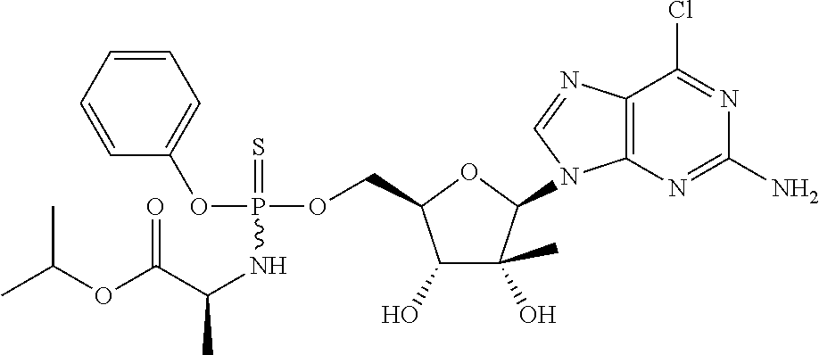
C1(O)C(C)(O)C(N2C3=C(N=C2)C(Cl)=NC(N)=N3)OC1COP(OC1=CC=CC=C1)(=S)NC(C)C(OC(C)C)=O
